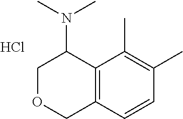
C12=C(C(C)=C(C)C=C1)C(N(C)C)COC2.Cl
